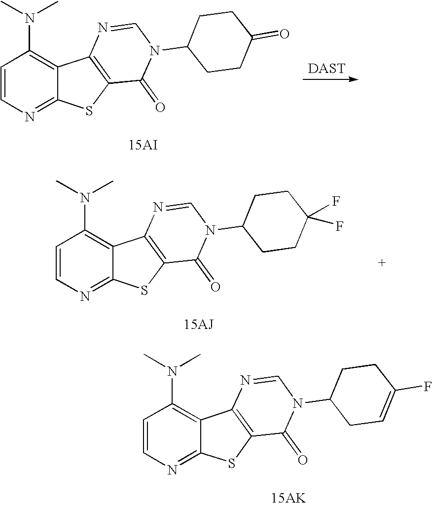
C1=CN=C2C(=C1N(C)C)C1=C(S2)C(=O)N(C2CC=C(F)CC2)C=N1.[DAST].C1=CN=C2C(=C1N(C)C)C1=C(S2)C(=O)N(C2CCC(=O)CC2)C=N1.C1=CN=C2C(=C1N(C)C)C1=C(S2)C(=O)N(C2CCC(F)(F)CC2)C=N1
